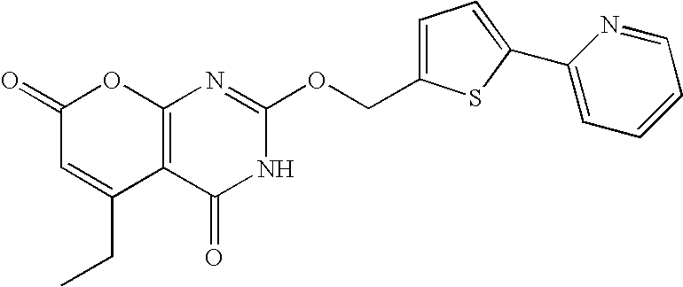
C12=C(C(=O)NC(OCC3=CC=C(C4=CC=CC=N4)S3)=N1)C(CC)=CC(=O)O2
